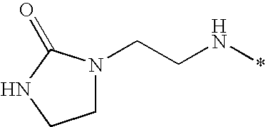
C(N1CCNC1=O)CN*
